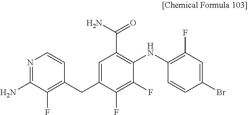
C1(F)=C(NC2=C(C(N)=O)C=C(CC3=C(F)C(N)=NC=C3)C(F)=C2F)C=CC(Br)=C1
